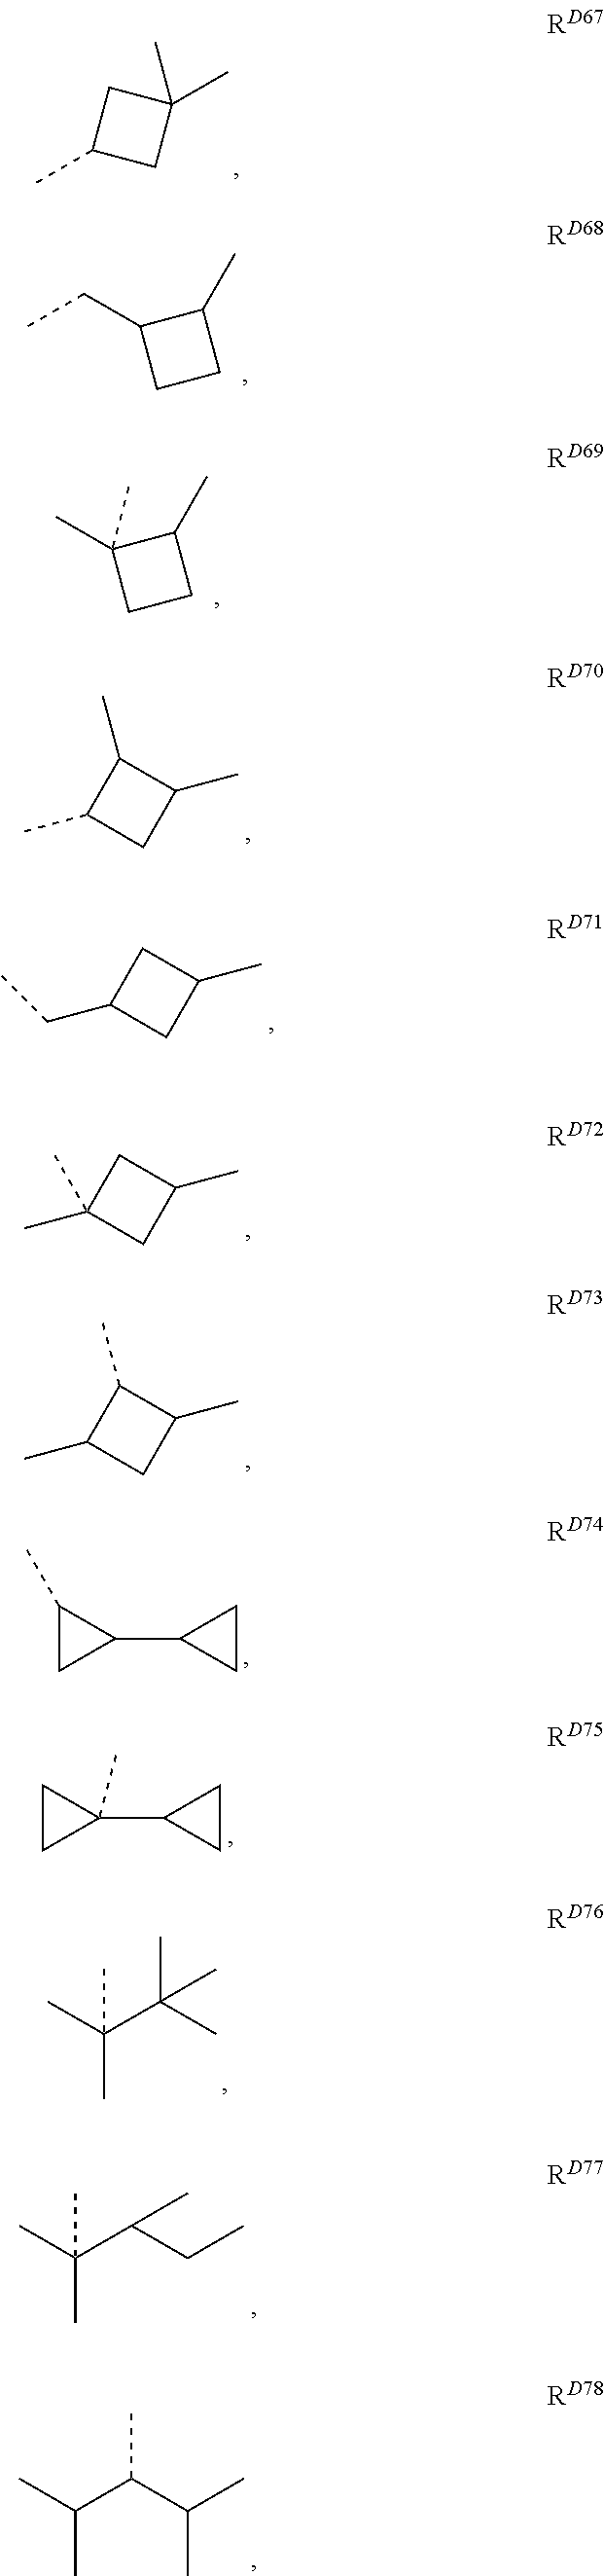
C1C(C)CC1(C)C.C1(C)C(CC)CC1.C1(C)C(C)(C)CC1.C1(C)C(C)C(C)C1.C1(C)CC(CC)C1.C1(C)CC(C)(C)C1.C1(C)C(C)C(C)C1.C1(C)CC1C1CC1.C1CC1(C1CC1)C.C(C)(C)(C(C)(C)C)C.CC(C(CC)C)(C)C.CC(C(C(C)C)C)C
